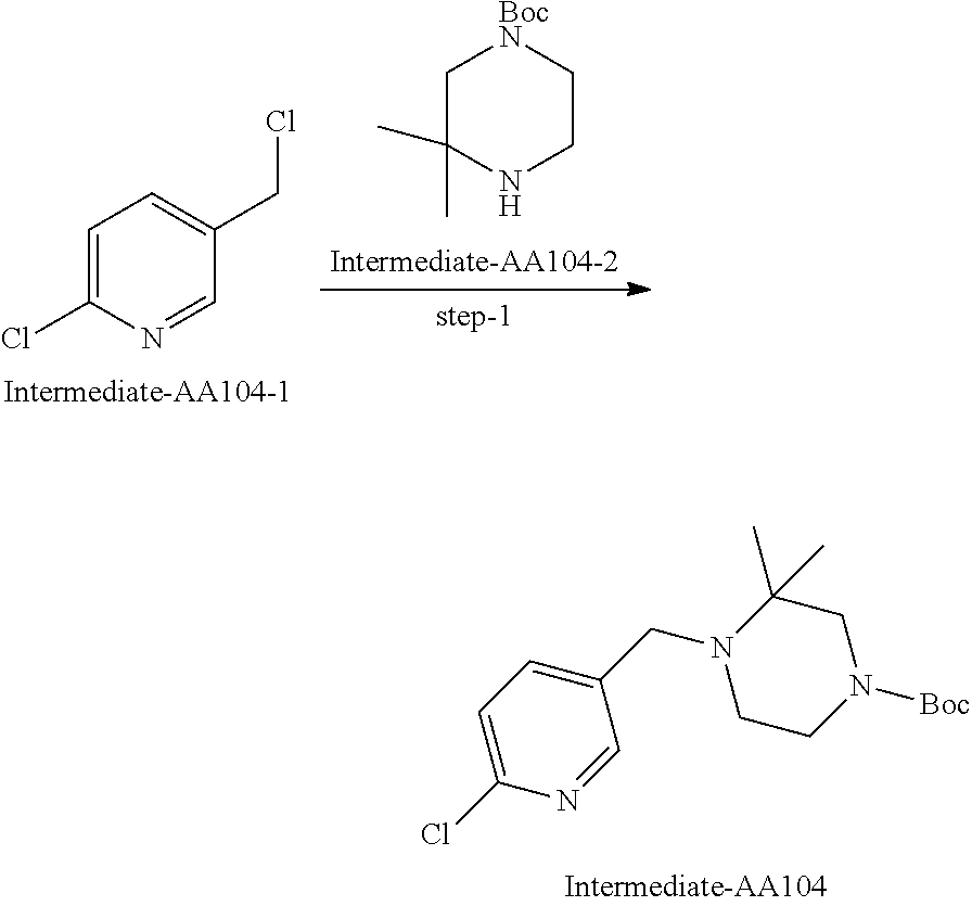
C1=C(CN2CCN([Boc])CC2(C)C)C=NC(Cl)=C1.C1=C(Cl)N=CC(CCl)=C1.C1C(C)(C)NCC[BocN]1
